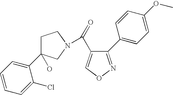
C1C(O)(C2=CC=CC=C2Cl)CN(C(=O)C2=CON=C2C2=CC=C(OC)C=C2)C1
